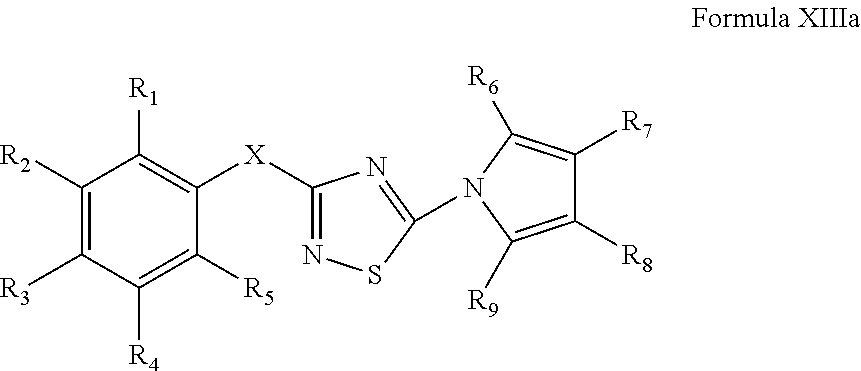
C1([R2])=C([R3])C([R4])=C([R5])C([X]C2=NSC(N3C([R6])=C([R7])C([R8])=C3[R9])=N2)=C1[R1]
